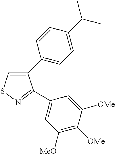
C1(C2=CC=C(C(C)C)C=C2)=CSN=C1C1=CC([MeO])=C([OMe])C([OMe])=C1
